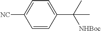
C1=C(C([NHBoc])(C)C)C=CC([NC])=C1
